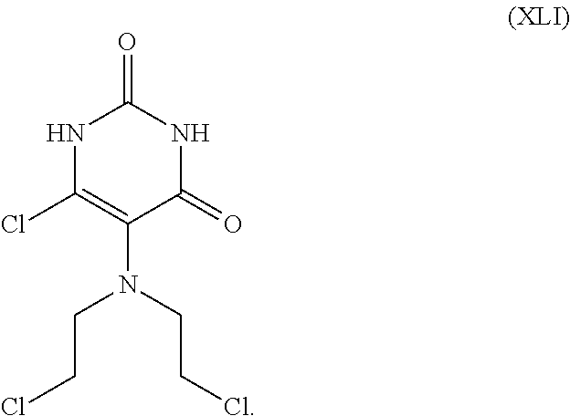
N1C(Cl)=C(N(CCCl)CCCl)C(=O)NC1=O
